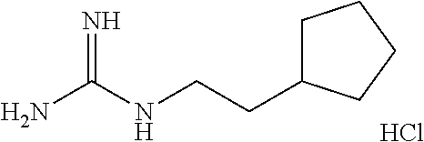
NC(NCCC1CCCC1)=N.Cl
